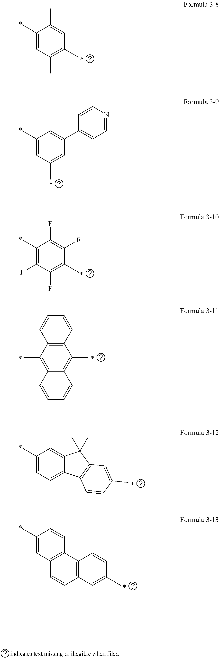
C1(C)=CC(C)=C(C)C=C1C.C1(C)=CC(C)=CC(C2=CC=NC=C2)=C1.C1(C)=C(F)C(F)=C(C)C(F)=C1F.C12=C(C(C)=C3C(=C1C)C=CC=C3)C=CC=C2.C1(C)=CC=C2C(=C1)C(C)(C)C1=C2C=CC(C)=C1.C1(C)=CC2=C(C=C1)C1=C(C=C2)C=C(C)C=C1
